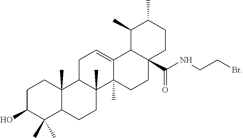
C1C(O)C(C)(C)C2C(C)(C1)C1C(C)(CC2)C2(C)C(=CC1)C1C(C(NCCBr)=O)(CC2)CCC(C)C1C
